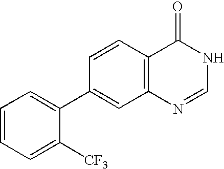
C1=CC=C([CF3])C(C2=CC3=C(C=C2)C(=O)NC=N3)=C1
